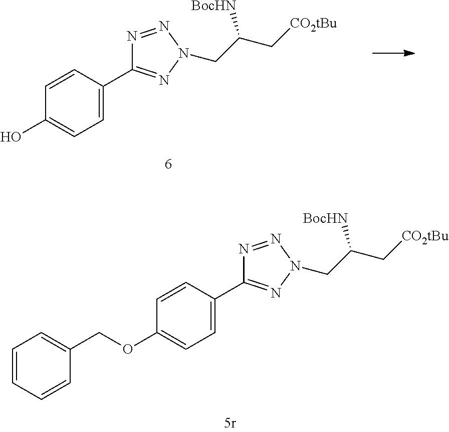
C1=C(C2=NN(CC(C[CO2tBu])[BocHN])N=N2)C=CC(O)=C1.C1=C(C2=NN(CC(C[CO2tBu])[BocHN])N=N2)C=CC(OCC2=CC=CC=C2)=C1
